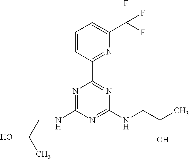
N1=C(NCC(O)C)N=C(NCC(C)O)N=C1C1=NC(C(F)(F)F)=CC=C1
